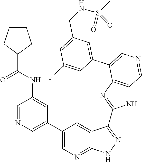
C1=C(C2=CN=CC3=C2N=C(C2=NNC4=NC=C(C5=CN=CC(NC(C6CCCC6)=O)=C5)C=C42)N3)C=C(F)C=C1CNS(=O)(C)=O
